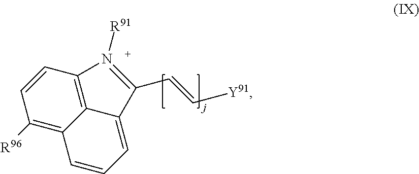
C1([R96])=C2C3=C(C=C1)N([R91])=C(C=C[Y91])C3=CC=C2
